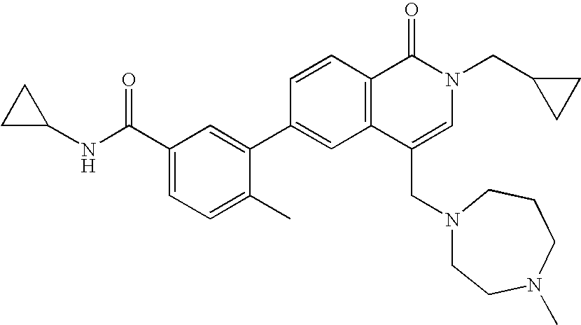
C1=C(C2=CC3=C(C=C2)C(=O)N(CC2CC2)C=C3CN2CCN(C)CCC2)C(C)=CC=C1C(NC1CC1)=O
